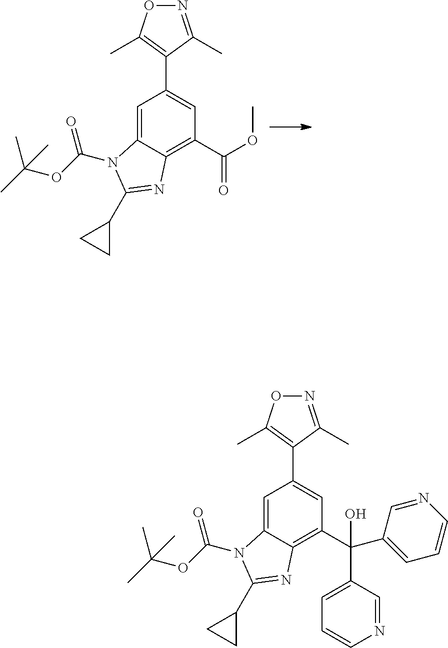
C1=C2C(=C(C(=O)OC)C=C1C1=C(C)ON=C1C)N=C(C1CC1)N2C(OC(C)(C)C)=O.C1=C2C(=C(C(C3=CC=CN=C3)(C3=CC=CN=C3)O)C=C1C1=C(C)ON=C1C)N=C(C1CC1)N2C(OC(C)(C)C)=O
